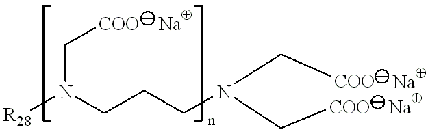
[R28]N(CCCN(C[COO])C[COO])C[COO]
